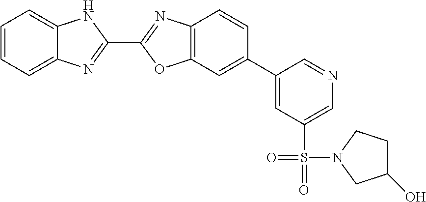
C12=C(C=C(C3=CC(S(=O)(N4CC(O)CC4)=O)=CN=C3)C=C1)OC(C1=NC3=CC=CC=C3N1)=N2
